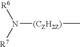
N([(CZH2Z)]C)([R6])[R7]
